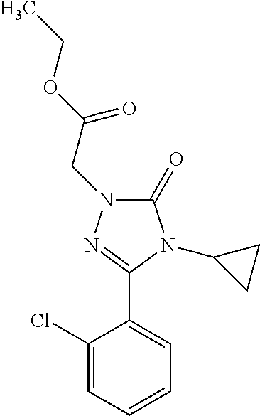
C1(C2=NN(CC(OCC)=O)C(=O)N2C2CC2)=CC=CC=C1Cl
